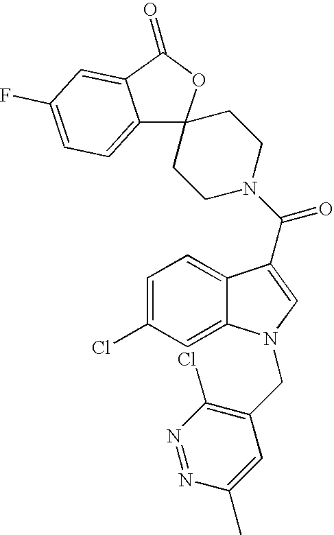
C12=CC=C(F)C=C1C(=O)OC21CCN(C(=O)C2=CN(CC3=C(Cl)N=NC(C)=C3)C3=CC(Cl)=CC=C32)CC1
